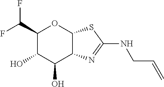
C1(C(F)F)C(O)C(O)C2C(O1)SC(NCC=C)=N2
